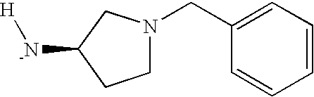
[H][-N]C1CCN(CC2=CC=CC=C2)C1
